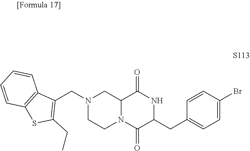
C12N(C(=O)C(CC3=CC=C(Br)C=C3)NC1=O)CCN(CC1=C(CC)SC3=C1C=CC=C3)C2
